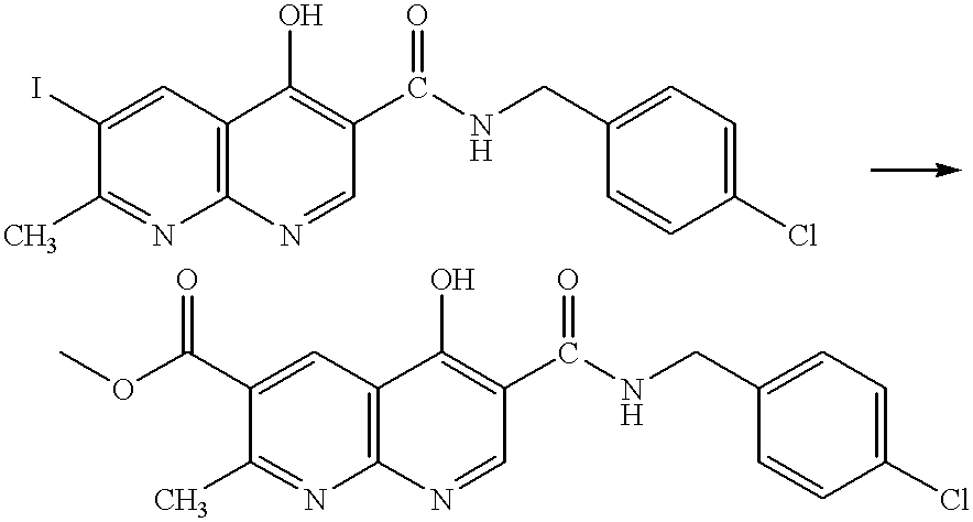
C12=C(C=C(I)C(C)=N1)C(O)=C(C(NCC1=CC=C(Cl)C=C1)=O)C=N2.C12=C(C=C(C(OC)=O)C(C)=N1)C(O)=C(C(NCC1=CC=C(Cl)C=C1)=O)C=N2
